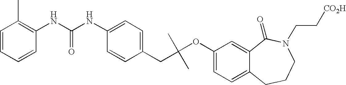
C1(CC(OC2=CC=C3C(=C2)C(=O)N(CC[CO2H])CCC3)(C)C)=CC=C(NC(NC2=C(C)C=CC=C2)=O)C=C1
